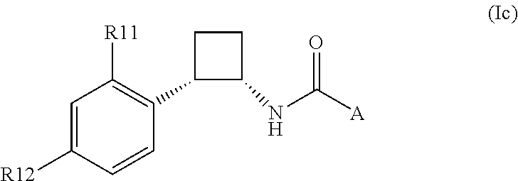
C1=C([R12])C=CC(C2C(NC([A])=O)CC2)=C1[R11]
